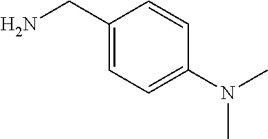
C1(N(C)C)=CC=C(CN)C=C1
